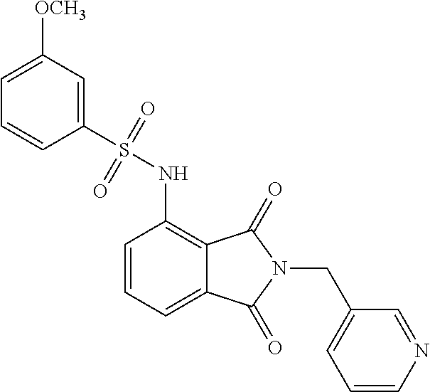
C1=CN=CC(CN2C(=O)C3=C(NS(=O)(=O)C4=CC([OCH3])=CC=C4)C=CC=C3C2=O)=C1
